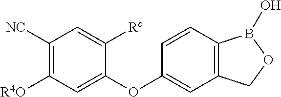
C1([NC])=C([R4O])C=C(OC2=CC3=C(C=C2)B(O)OC3)C([Rc])=C1
